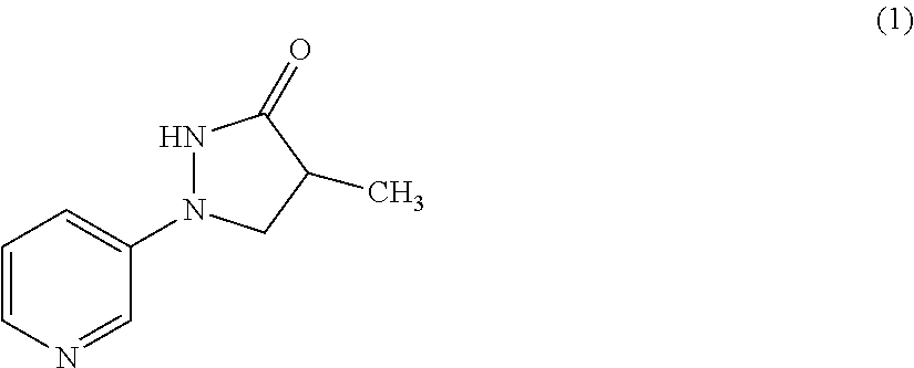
C1=CN=CC(N2NC(=O)C(C)C2)=C1
